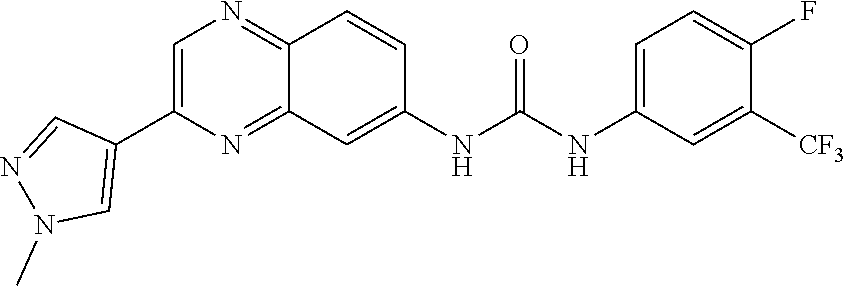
C1=C(F)C([CF3])=CC(NC(NC2=CC3=NC(C4=CN(C)N=C4)=CN=C3C=C2)=O)=C1
